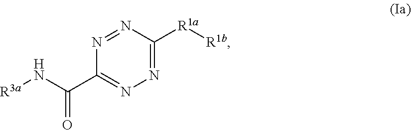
N1=NC([R1a][R1b])=NN=C1C(N[R3a])=O
